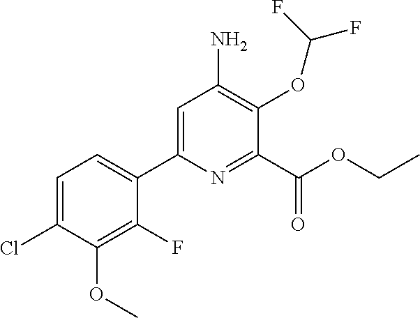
C1=C(C2=CC=C(Cl)C(OC)=C2F)N=C(C(OCC)=O)C(OC(F)F)=C1N
